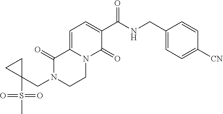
C(N1CCN2C(=CC=C(C(NCC3=CC=C([CN])C=C3)=O)C2=O)C1=O)C1(S(C)(=O)=O)CC1
